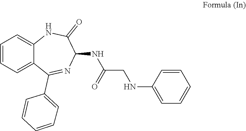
C1=CC=C2C(=C1)NC(=O)C(NC(CNC1=CC=CC=C1)=O)N=C2C1=CC=CC=C1
